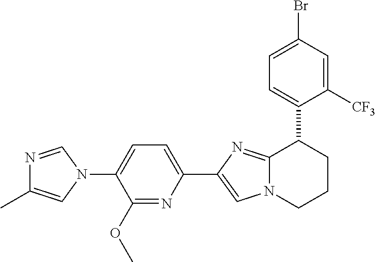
C1=C(N2C=NC(C)=C2)C(OC)=NC(C2=CN3C(=N2)C(C2=CC=C(Br)C=C2[CF3])CCC3)=C1
